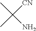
CC([CN])(C)N
